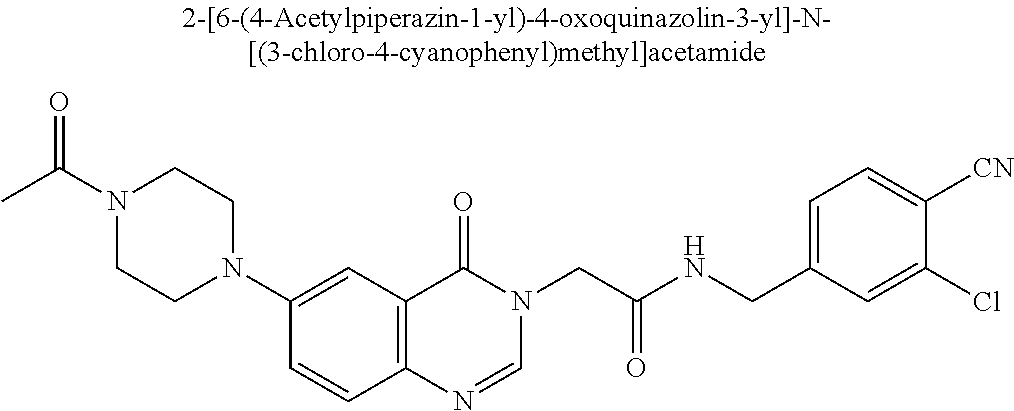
N1(C(C)=O)CCN(C2=CC3=C(C=C2)N=CN(CC(NCC2=CC=C([CN])C(Cl)=C2)=O)C3=O)CC1
